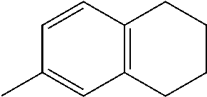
C1=CC2=C(C=C1C)CCCC2
